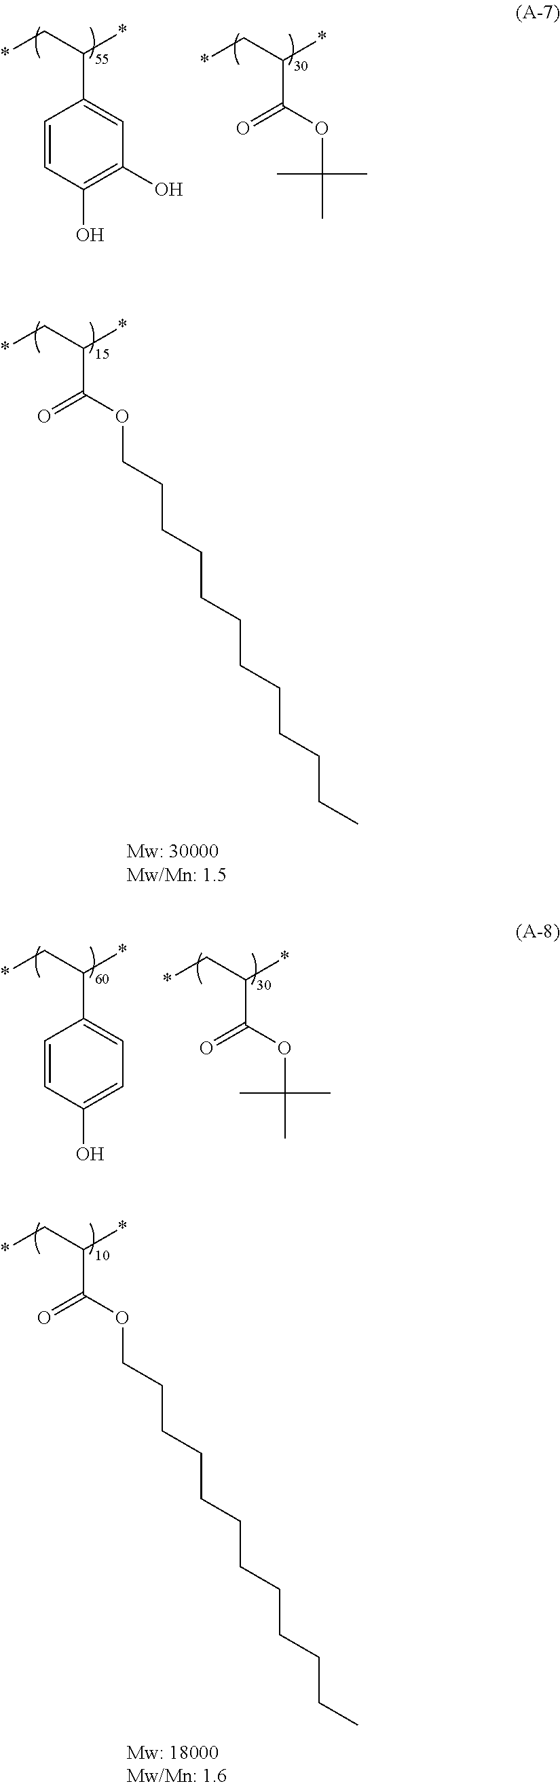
O=C(OC(C)(C)C)C(C*)*.C1=CC(O)=C(O)C=C1C(C*)*.O=C(OCCCCCCCCCCCC)C(C*)*.O=C(OC(C)(C)C)C(C*)*.C1=CC(O)=CC=C1C(C*)*.O=C(OCCCCCCCCCCCC)C(C*)*
